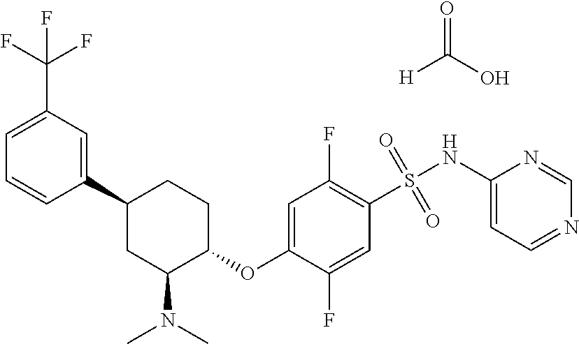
C1(C2CC(N(C)C)C(OC3=CC(F)=C(S(=O)(=O)NC4=CC=NC=N4)C=C3F)CC2)=CC(C(F)(F)F)=CC=C1.O=C(O)[H]
